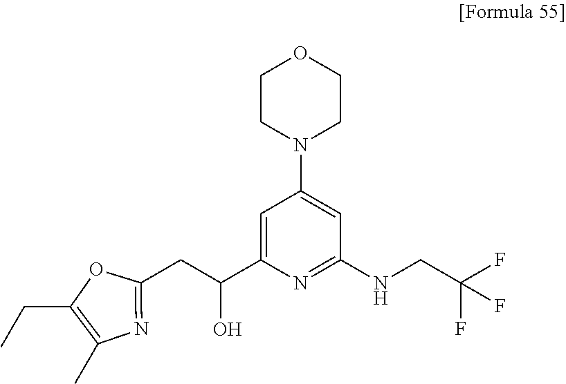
C1=C(C(CC2=NC(C)=C(CC)O2)O)N=C(NCC(F)(F)F)C=C1N1CCOCC1
